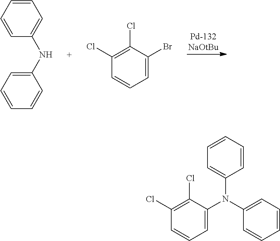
C1=CC=CC(NC2=CC=CC=C2)=C1.C1(Br)=CC=CC(Cl)=C1Cl.C1(N(C2=CC=CC=C2)C2=CC=CC=C2)=CC=CC(Cl)=C1Cl
